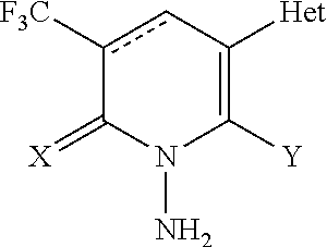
c1([CF3])cC([Het])=C([Y])N(N)C1=[X]
